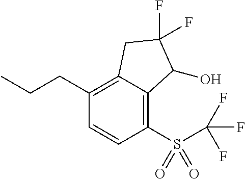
C(C1=C2C(=C(S(C(F)(F)F)(=O)=O)C=C1)C(O)C(F)(F)C2)CC
